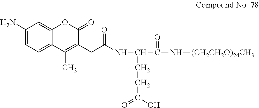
C1(N)=CC=C2C(=C1)OC(=O)C(CC(=O)NC(C(N[(CH2CH2O)24CH3])=O)CCC(=O)O)=C2C
